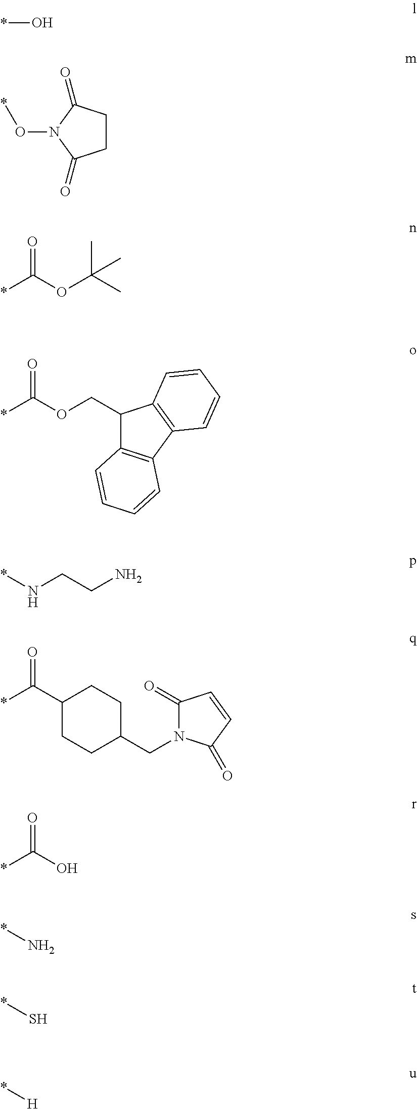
*O.C1CC(=O)N(O*)C1=O.*C(OC(C)(C)C)=O.*C(OCC1C2=C(C3=C1C=CC=C3)C=CC=C2)=O.*NCCN.*C(C1CCC(CN2C(=O)C=CC2=O)CC1)=O.*C(O)=O.*N.*S.*[H]
